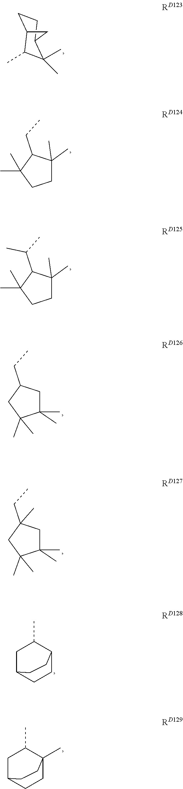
C1CC2C(C)C(C)(C)C1C2.C1C(C)(C)C(CC)C(C)(C)C1.C1C(C)(C)C(C(C)C)C(C)(C)C1.C1(C)(C)CC(CC)CC1(C)C.C1(C)(C)CC(CC)(C)CC1(C)C.C1C2CCC(C1C)CC2.C1C2CCC(C)(C1C)CC2
